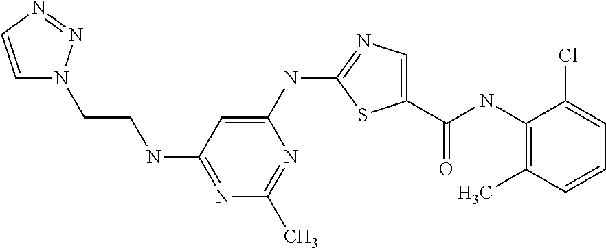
C1(NC(C2=CN=C(NC3=CC(NCCN4C=CN=N4)=NC(C)=N3)S2)=O)=C(C)C=CC=C1Cl
